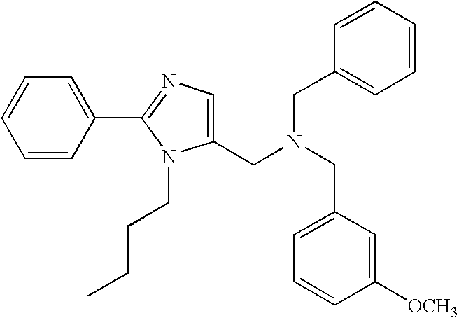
C1(CN(CC2=CC=CC([OCH3])=C2)CC2=CC=CC=C2)=CN=C(C2=CC=CC=C2)N1CCCC
